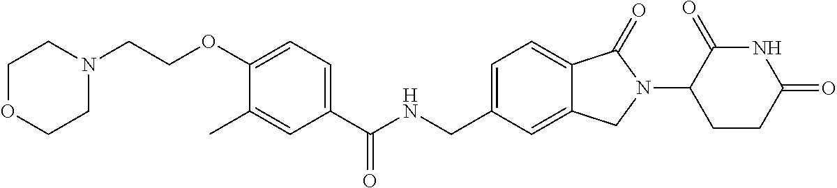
C1(C)=CC(C(NCC2=CC=C3C(=C2)CN(C2CCC(=O)NC2=O)C3=O)=O)=CC=C1OCCN1CCOCC1
